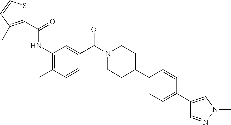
C(=O)(NC1=C(C)C=CC(C(N2CCC(C3=CC=C(C4=CN(C)N=C4)C=C3)CC2)=O)=C1)C1=C(C)C=CS1
